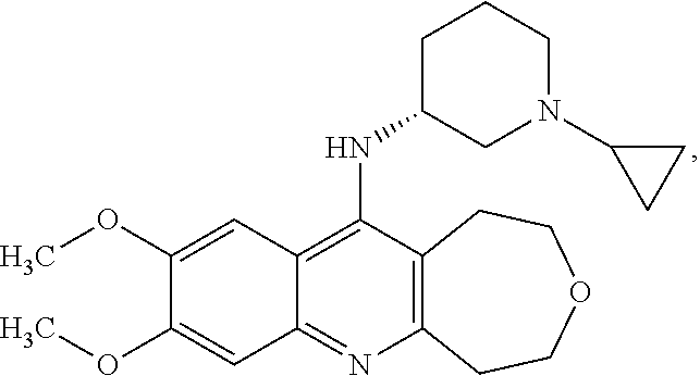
C12=C(N=C3C(=C1NC1CN(C4CC4)CCC1)C=C(OC)C(OC)=C3)CCOCC2
